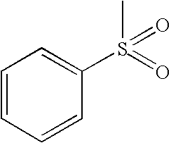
C1=CC=CC(S(=O)(C)=O)=C1
